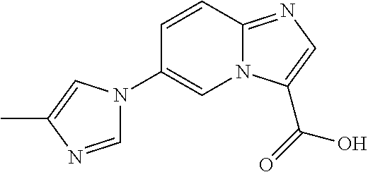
C1=CC2=NC=C(C(=O)O)N2C=C1N1C=NC(C)=C1
